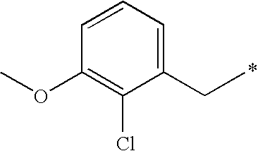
C1(CC)=CC=CC(OC)=C1Cl
